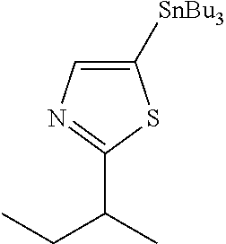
C(C1=NC=C([SnBu3])S1)(CC)C
